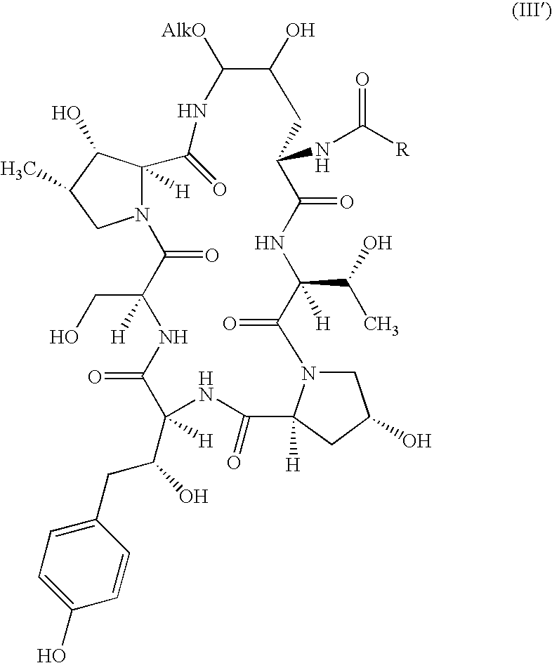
N12C([H])(C(O)C(C)C1)C(=O)NC([AlkO])C(O)CC(NC([R])=O)C(=O)NC(C(O)C)([H])C(=O)N1CC(O)CC1([H])C(=O)NC(C(CC1=CC=C(O)C=C1)O)([H])C(=O)NC(CO)([H])C2=O
